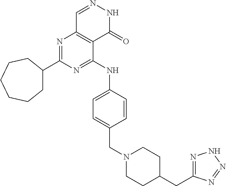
N1=C(C2CCCCCC2)N=C(NC2=CC=C(CN3CCC(CC4=NNN=N4)CC3)C=C2)C2=C1C=NNC2=O
